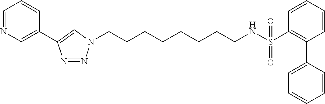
C(CCCCCCN1N=NC(C2=CN=CC=C2)=C1)CNS(C1=C(C2=CC=CC=C2)C=CC=C1)(=O)=O
